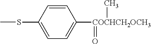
CSC1=CC=C([COCHCH2OCH3](=O)C)C=C1
